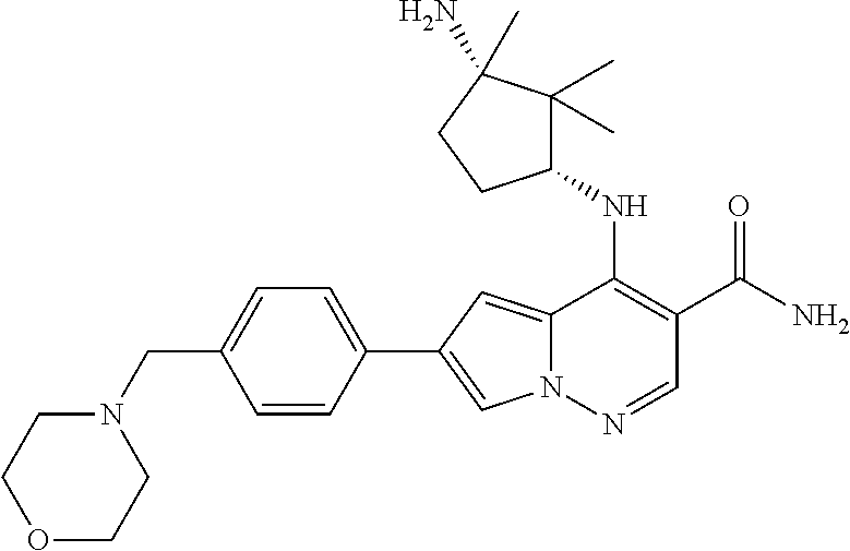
N12C(=CC(C3=CC=C(CN4CCOCC4)C=C3)=C1)C(NC1C(C)(C)C(N)(C)CC1)=C(C(N)=O)C=N2
